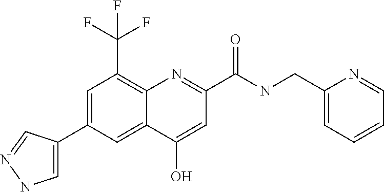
C12=CC(C3=CNN=C3)=CC(C(F)(F)F)=C1N=C(C(NCC1=CC=CC=N1)=O)C=C2O
